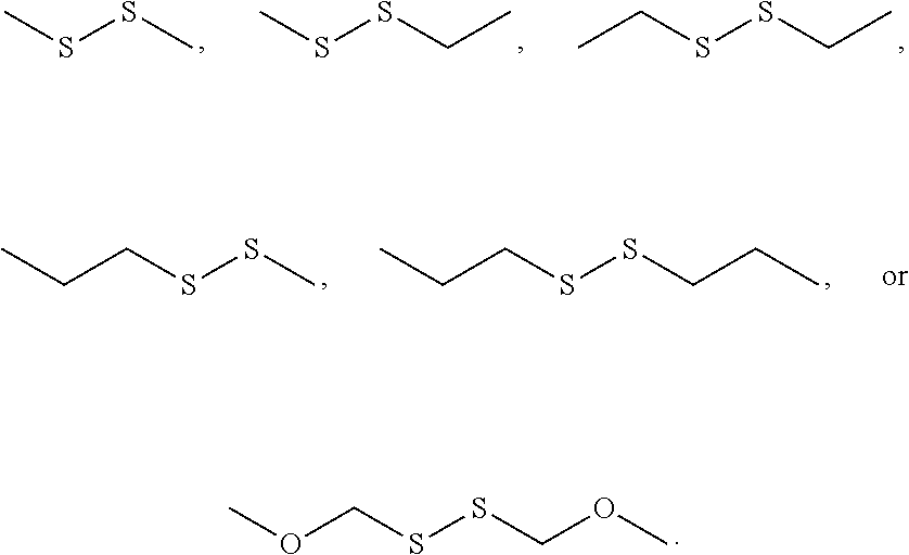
C(SSCOC)OC.CSSC.CSSCC.C(SSCC)C.C(SSC)CC.C(SSCCC)CC
